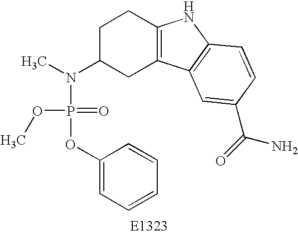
CN(C1CC2=C(CC1)NC1=C2C=C(C(=O)N)C=C1)P(OC)(=O)OC1=CC=CC=C1
